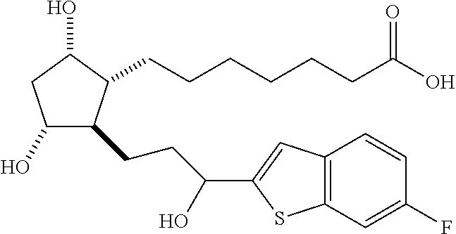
C1(O)C(CCC(C2=CC3=C(S2)C=C(F)C=C3)O)C(CCCCCCC(O)=O)C(O)C1
